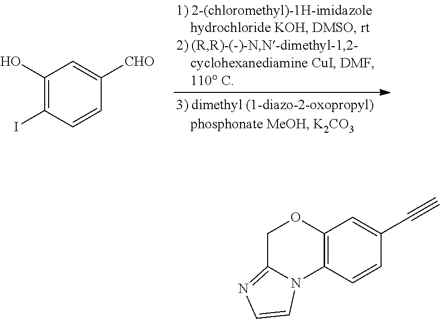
C1(O)=C(I)C=CC([CHO])=C1.C12=C(C=CC(C#C)=C1)N1C(=NC=C1)CO2
